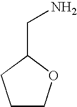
C1COC(CN)C1
